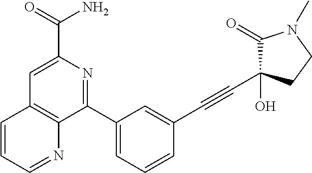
C1=C(C(=O)N)N=C(C2=CC=CC(C#CC3(O)C(=O)N(C)CC3)=C2)C2=C1C=CC=N2
